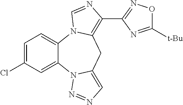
C1=C(Cl)C=C2C(=C1)N1C(=C(C3=NOC([t-Bu])=N3)N=C1)CC1=CN=NN21
